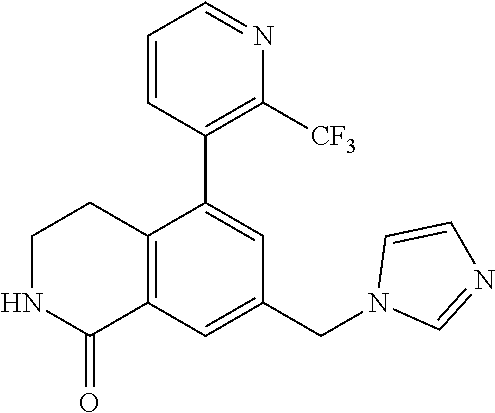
C1NC(=O)C2=C(C1)C(C1=C([CF3])N=CC=C1)=CC(CN1C=NC=C1)=C2
